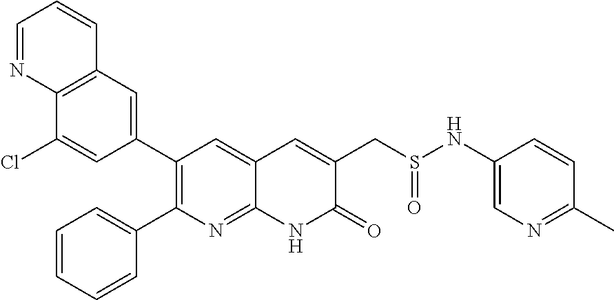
C12=C(C=C(C3=C(C4=CC=CC=C4)N=C4C(=C3)C=C(CS(NC3=CN=C(C)C=C3)=O)C(=O)N4)C=C1Cl)C=CC=N2
